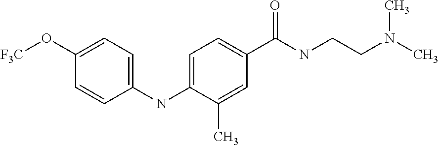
C1=CC(NC2=CC=C(C(NCCN(C)C)=O)C=C2C)=CC=C1O[F3C]
